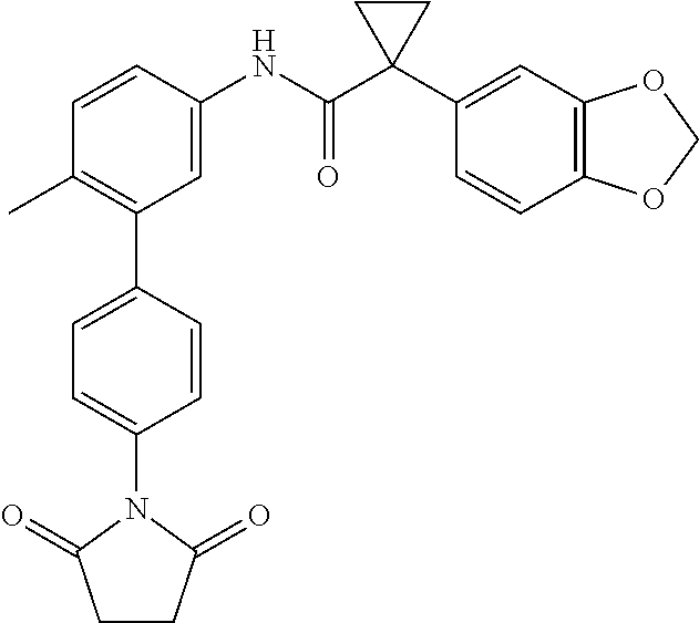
C1=C(NC(C2(C3=CC4=C(C=C3)OCO4)CC2)=O)C=CC(C)=C1C1=CC=C(N2C(=O)CCC2=O)C=C1
